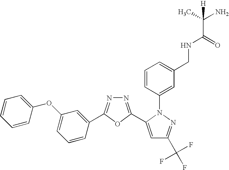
N1=C(C2=CC(C(F)(F)F)=NN2C2=CC(CNC(C(C)(N)[H])=O)=CC=C2)OC(C2=CC(OC3=CC=CC=C3)=CC=C2)=N1
